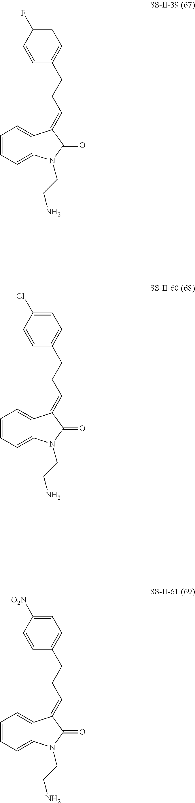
C1=CC=C2C(=C1)C(=CCCC1=CC=C([O2N])C=C1)C(=O)N2CCN.C1=CC=C2C(=C1)C(=CCCC1=CC=C(Cl)C=C1)C(=O)N2CCN.C1=CC=C2C(=C1)C(=CCCC1=CC=C(F)C=C1)C(=O)N2CCN
